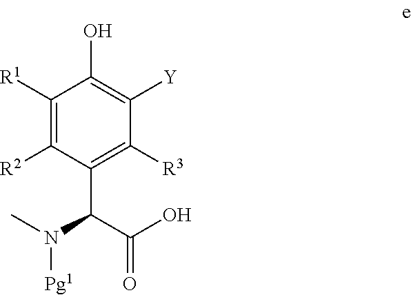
N([Pg1])(C(C1=C([R3])C([Y])=C(O)C([R1])=C1[R2])C(=O)O)C
